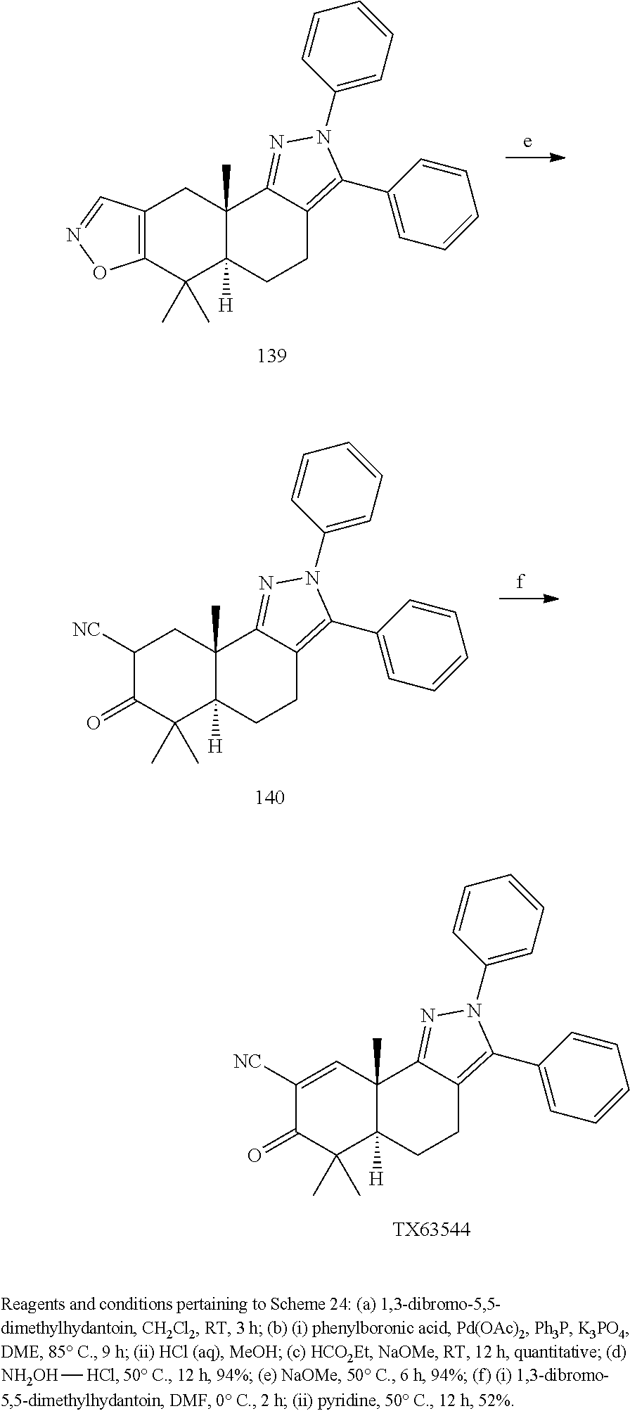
C12=C(C(C)(C)C3([H])C(C)(C1)C1=NN(C4=CC=CC=C4)C(C4=CC=CC=C4)=C1CC3)ON=C2.C1([NC])CC2(C)C([H])(C(C)(C)C1=O)CCC1=C(C3=CC=CC=C3)N(C3=CC=CC=C3)N=C21.C1([NC])=CC2(C)C([H])(C(C)(C)C1=O)CCC1=C(C3=CC=CC=C3)N(C3=CC=CC=C3)N=C21.[TX63544].[NH2OH][HCl]
